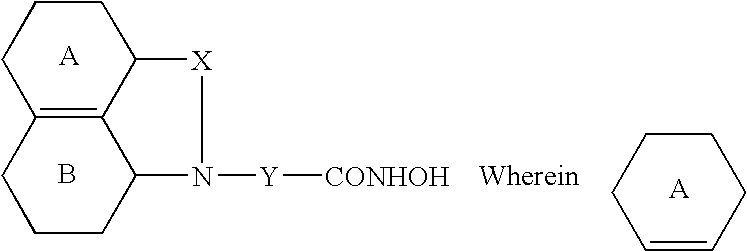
C12CCCC3=C1C(CCC3)N([Y][CONHOH])[X]2.B.C1CCCC=C1
